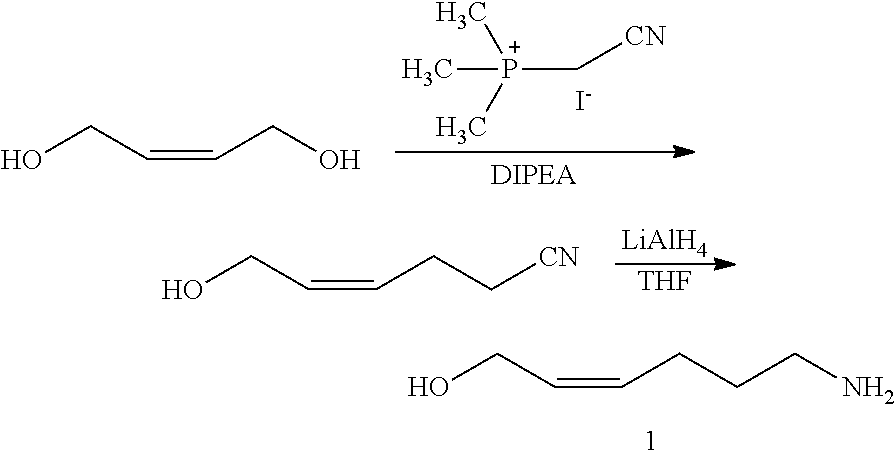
OCC=CCCCN.[P+](C[CN])(C)(C)C.[I-].OCC=CCO.[LiAlH4].[THF].OCC=CCC[CN]
